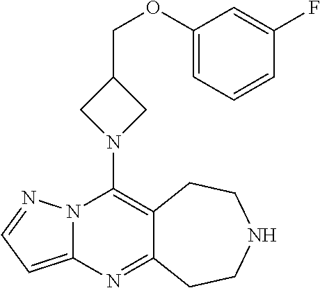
N12C(=CC=N1)N=C1C(=C2N2CC(COC3=CC=CC(F)=C3)C2)CCNCC1
